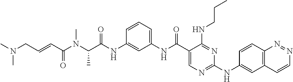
C1(C(NC2=CC=CC(NC(C(N(C(C=CCN(C)C)=O)C)C)=O)=C2)=O)=CN=C(NC2=CC3=C(C=C2)N=NC=C3)N=C1NCCC
